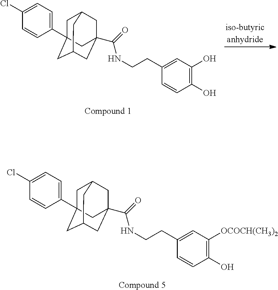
C1([OCOCH(CH3)2])=C(O)C=CC(CCNC(C23CC4CC(C5=CC=C(Cl)C=C5)(CC(C2)C4)C3)=O)=C1.C1(O)=C(O)C=CC(CCNC(C23CC4CC(C5=CC=C(Cl)C=C5)(CC(C2)C4)C3)=O)=C1
